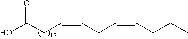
OC(CC=CCC=CCCC)=O
